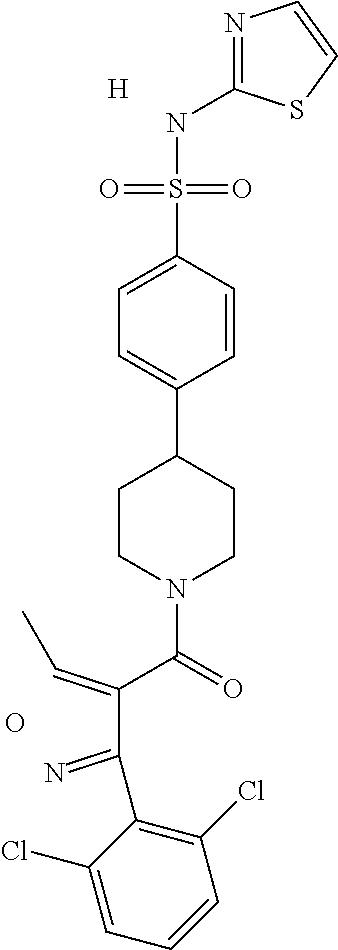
N1=C(NS(C2=CC=C(C3CCN(C(C(C(=N)C4=C(Cl)C=CC=C4Cl)=CC)=O)CC3)C=C2)(=O)=O)SC=C1.[H].O
